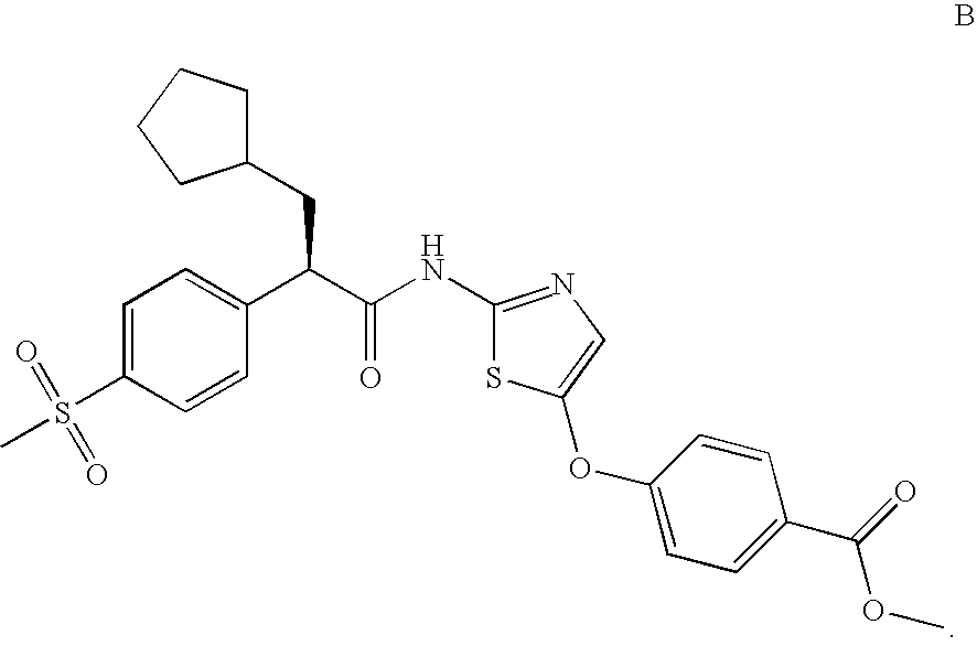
C1=C(S(C)(=O)=O)C=CC(C(C(=O)NC2=NC=C(OC3=CC=C(C(=O)OC)C=C3)S2)CC2CCCC2)=C1
